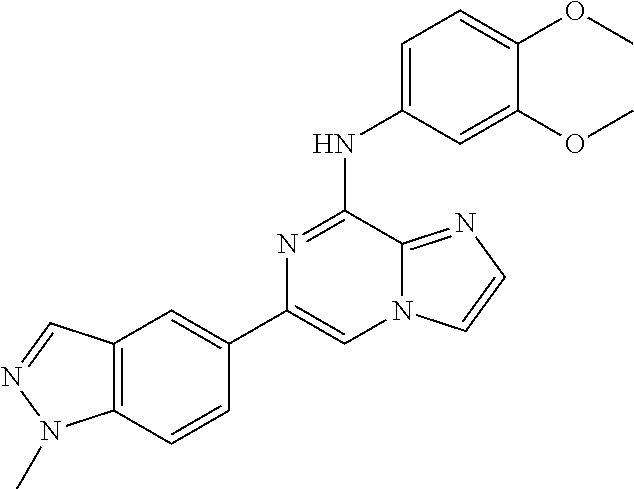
C12=C(C=CC(C3=CN4C(=NC=C4)C(NC4=CC=C(OC)C(OC)=C4)=N3)=C1)N(C)N=C2
